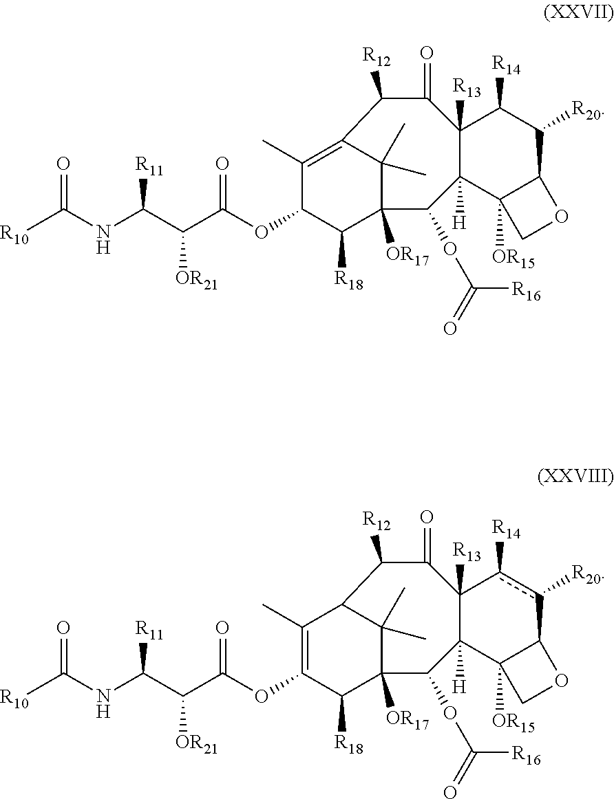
C1(C)=C2C(C)(C)C([OR17])(C([R18])C1OC(C(C(NC(=O)[R10])[R11])[OR21])=O)C(OC(=O)[R16])C1([H])C([R13])(C(=O)C2[R12])C([R14])C([R20])C2C1([OR15])CO2.C1(C)=C(OC(C(C(NC(=O)[R10])[R11])[OR21])=O)C([R18])C2([OR17])C(C)(C)C1C([R12])C(=O)C1([R13])C([H])(C2OC(=O)[R16])C2([OR15])C(c([R20])c1[R14])OC2
